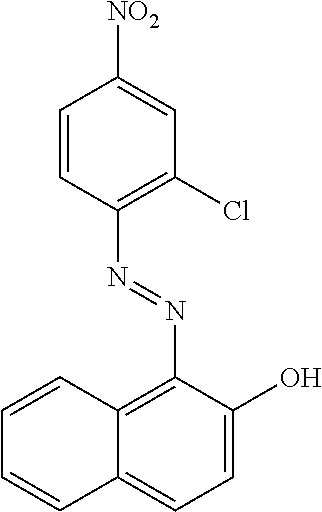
C1=CC(N=NC2=C3C(=CC=C2O)C=CC=C3)=C(Cl)C=C1[NO2]
